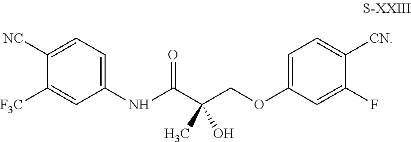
C1(NC(=O)C(COC2=CC=C([CN])C(F)=C2)(C)O)=CC=C([NC])C([F3C])=C1
